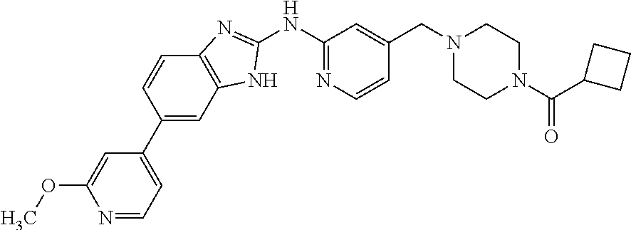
N1=CC=C(C2=CC3=C(C=C2)N=C(NC2=NC=CC(CN4CCN(C(=O)C5CCC5)CC4)=C2)N3)C=C1OC
